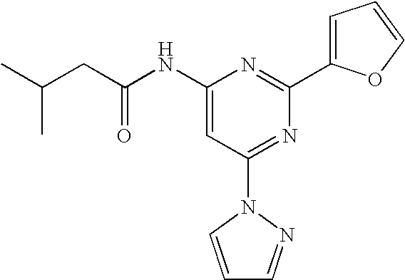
C1(NC(CC(C)C)=O)=CC(N2C=CC=N2)=NC(C2=CC=CO2)=N1
